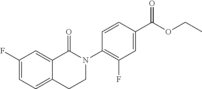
C1(F)=CC=C2C(=C1)C(=O)N(C1=C(F)C=C(C(OCC)=O)C=C1)CC2
